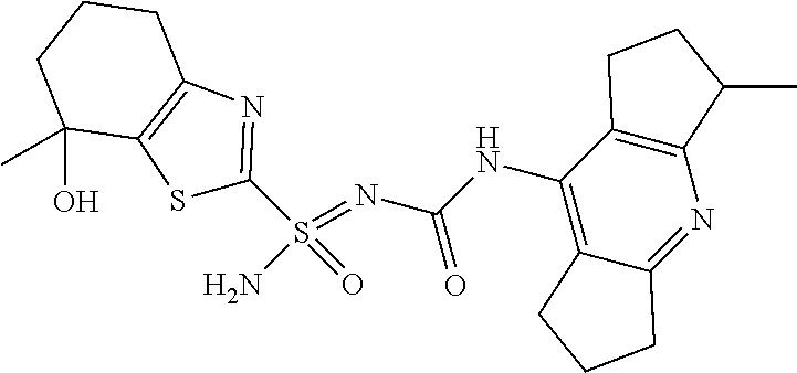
C(NC1=C2C(=NC3=C1CCC3C)CCC2)(N=S(N)(=O)C1=NC2=C(S1)C(O)(C)CCC2)=O
